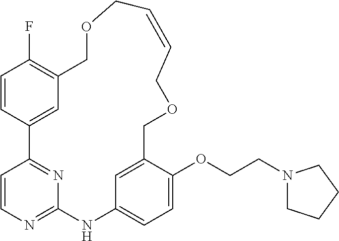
C1=CC2=CC(=C1F)COCC=CCOCC1=CC(=CC=C1OCCN1CCCC1)NC1=NC=CC2=N1
